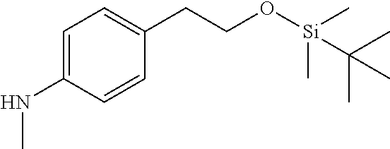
C1=C(NC)C=CC(CCO[Si](C)(C)C(C)(C)C)=C1
